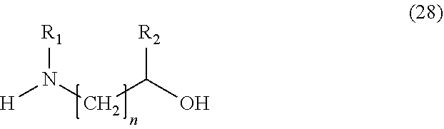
[H]N(CC(O)[R2])[R1]
